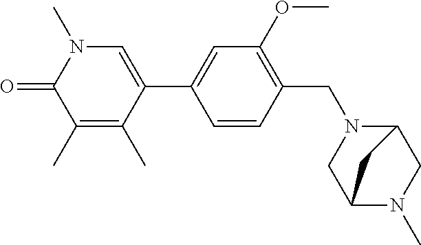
N1(C)C=C(C2=CC(OC)=C(CN3C4CN(C)C(C3)C4)C=C2)C(C)=C(C)C1=O
